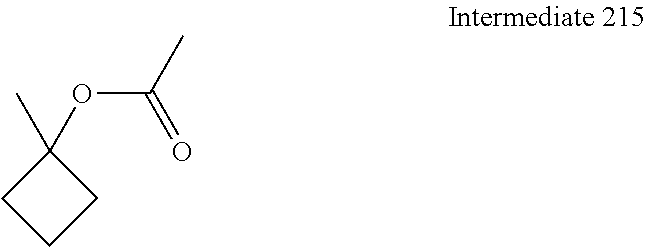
C1(OC(C)=O)(C)CCC1
